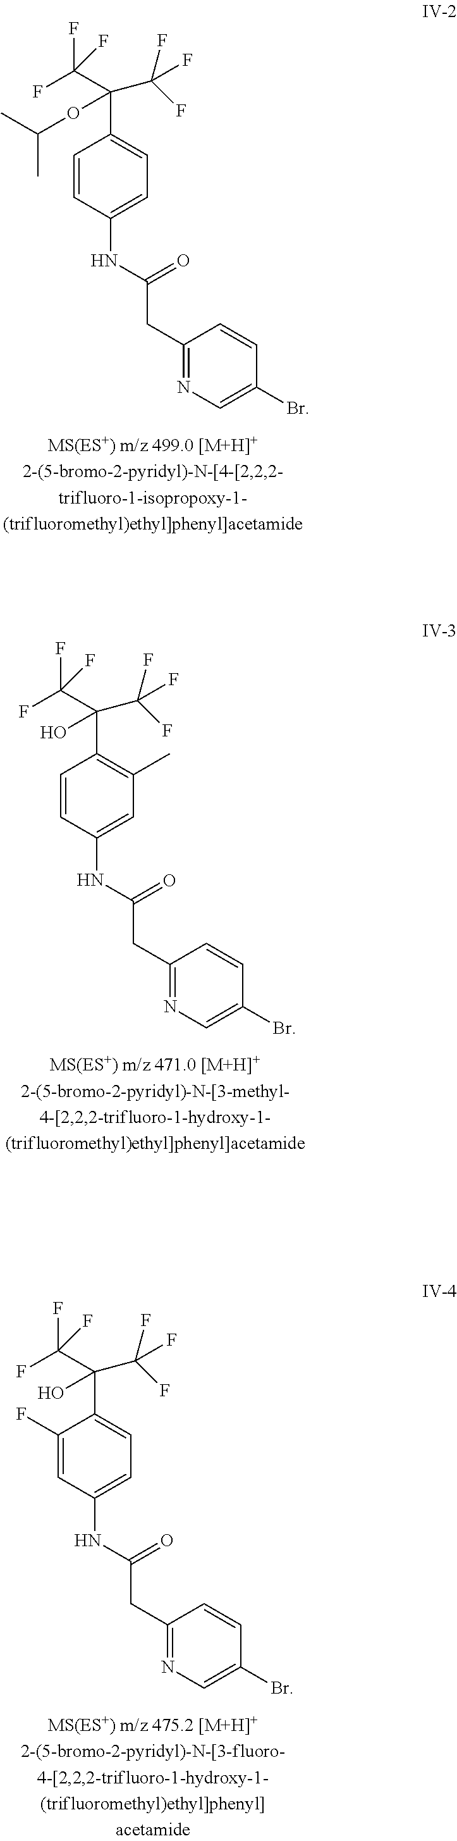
C1=CC(NC(CC2=NC=C(Br)C=C2)=O)=CC=C1C(C(F)(F)F)(C(F)(F)F)OC(C)C.C1=CC(NC(CC2=NC=C(Br)C=C2)=O)=CC(C)=C1C(C(F)(F)F)(C(F)(F)F)O.C1(F)=CC(NC(CC2=NC=C(Br)C=C2)=O)=CC=C1C(C(F)(F)F)(C(F)(F)F)O
